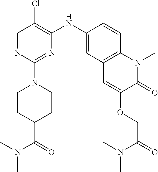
C1=NC(N2CCC(C(N(C)C)=O)CC2)=NC(NC2=CC3=C(C=C2)N(C)C(=O)C(OCC(=O)N(C)C)=C3)=C1Cl
